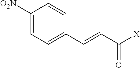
C1([O2N])=CC=C(C=CC([X])=O)C=C1
